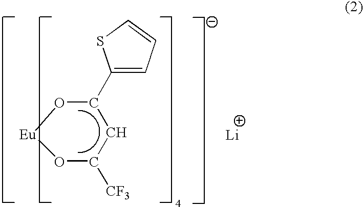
O1C([CF3])CC(C2=CC=CS2)O[Eu]1.[Li]
